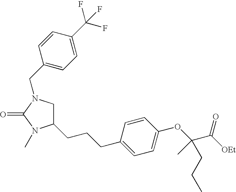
C1=CC(CCCC2CN(CC3=CC=C(C(F)(F)F)C=C3)C(=O)N2C)=CC=C1OC(C([OEt])=O)(C)CCC
